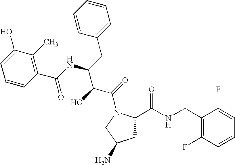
C1C(C(NCC2=C(F)C=CC=C2F)=O)N(C(=O)C(C(NC(C2=C(C)C(O)=CC=C2)=O)CC2=CC=CC=C2)O)CC1N
